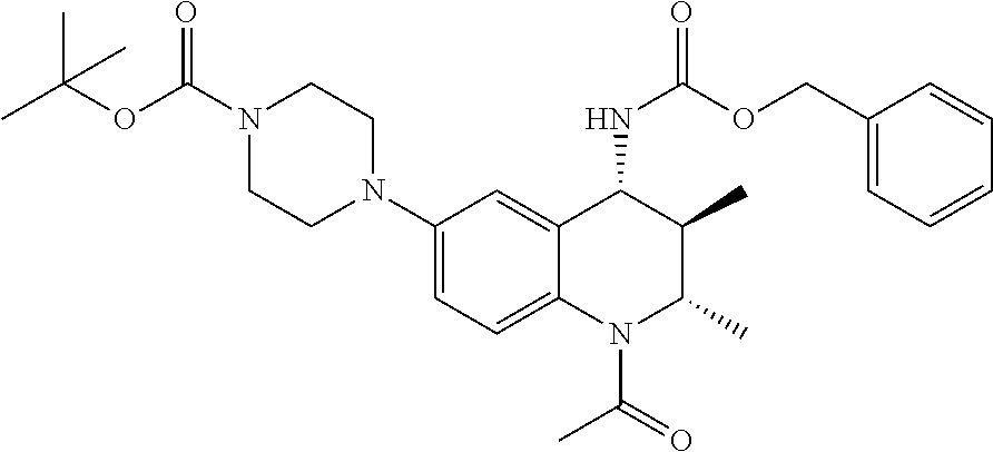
C1(N2CCN(C(OC(C)(C)C)=O)CC2)=CC=C2C(=C1)C(NC(=O)OCC1=CC=CC=C1)C(C)C(C)N2C(=O)C
